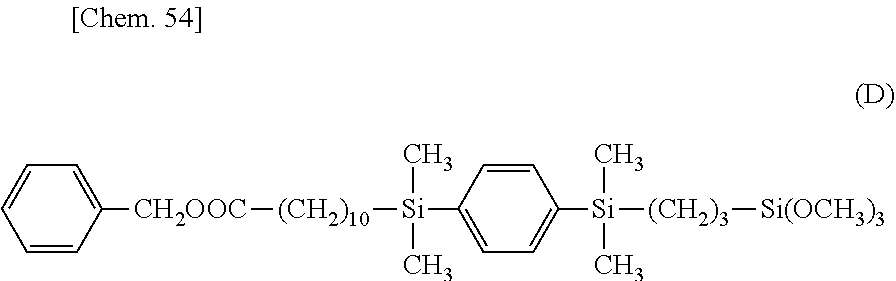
C1=CC([Si]([(CH2)10][CH2OOC]C2=CC=CC=C2)(C)C)=CC=C1[Si]([(CH2)3][Si(OCH3)3])(C)C
